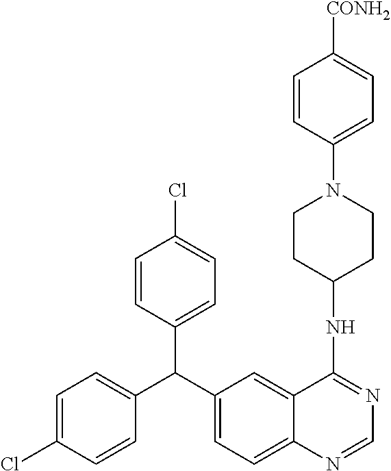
C1=C(Cl)C=CC(C(C2=CC=C3C(=C2)C(NC2CCN(C4=CC=C([CONH2])C=C4)CC2)=NC=N3)C2=CC=C(Cl)C=C2)=C1
